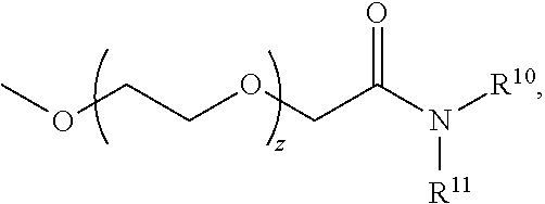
COCCOCC(N([R10])[R11])=O
